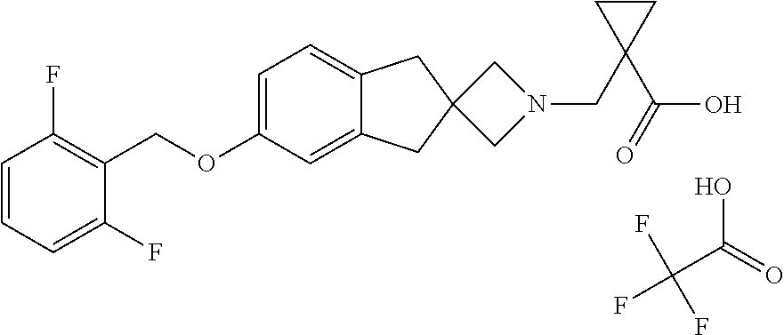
C1=CC=C(F)C(COC2=CC=C3C(=C2)CC2(C3)CN(CC3(C(O)=O)CC3)C2)=C1F.OC(C(F)(F)F)=O
